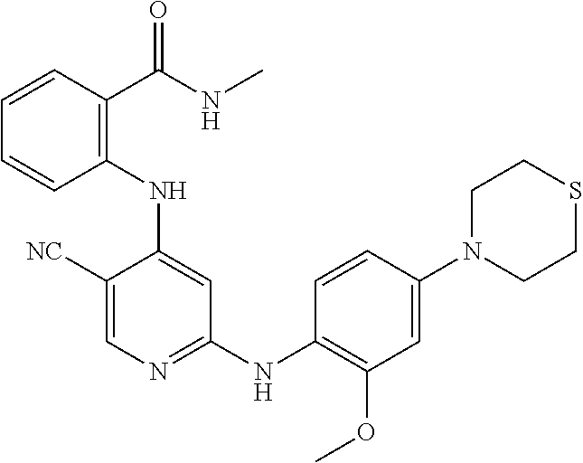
C1([NC])=CN=C(NC2=C(OC)C=C(N3CCSCC3)C=C2)C=C1NC1=C(C(NC)=O)C=CC=C1
